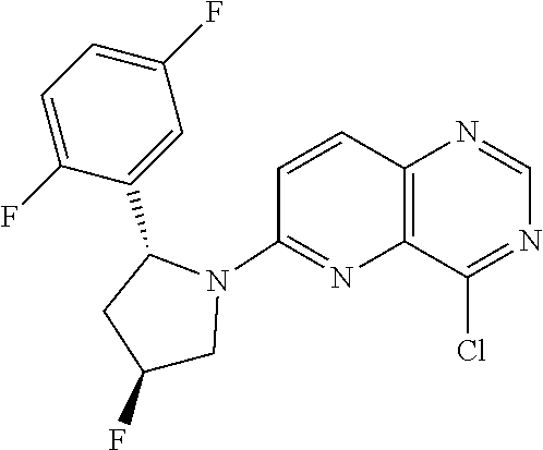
C1=C(F)C(C2CC(F)CN2C2=NC3=C(C=C2)N=CN=C3Cl)=CC(F)=C1
